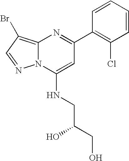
C1(C2=NC3=C(Br)C=NN3C(NCC(O)CO)=C2)=C(Cl)C=CC=C1
